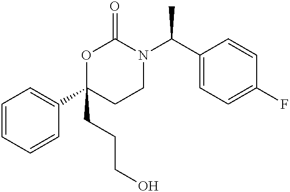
C1=CC=CC(C2(CCCO)CCN(C(C3=CC=C(F)C=C3)C)C(=O)O2)=C1
